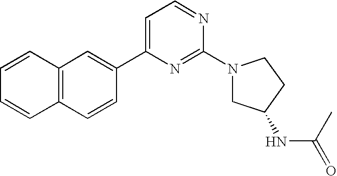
C12=C(C=CC(C3=CC=NC(N4CC(NC(=O)C)CC4)=N3)=C1)C=CC=C2
